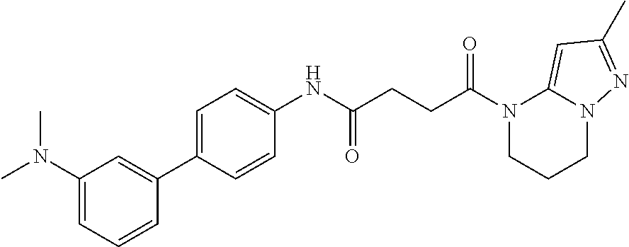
N1(C(CCC(NC2=CC=C(C3=CC(N(C)C)=CC=C3)C=C2)=O)=O)CCCN2C1=CC(C)=N2
